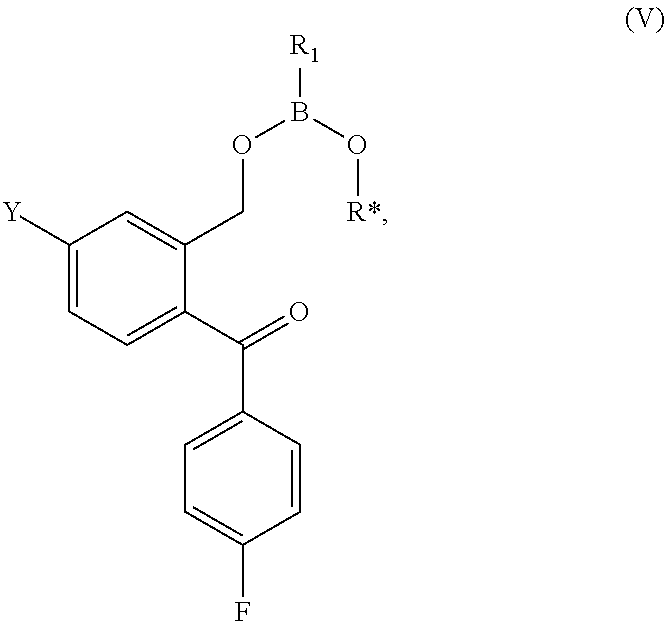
C1([Y])=CC=C(C(=O)C2=CC=C(F)C=C2)C(COB([R1])O[R*])=C1
